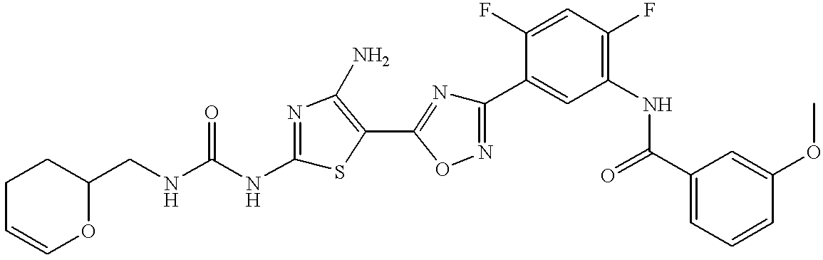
C1(CNC(NC2=NC(N)=C(C3=NC(C4=CC(NC(C5=CC=CC(OC)=C5)=O)=C(F)C=C4F)=NO3)S2)=O)CCC=CO1
